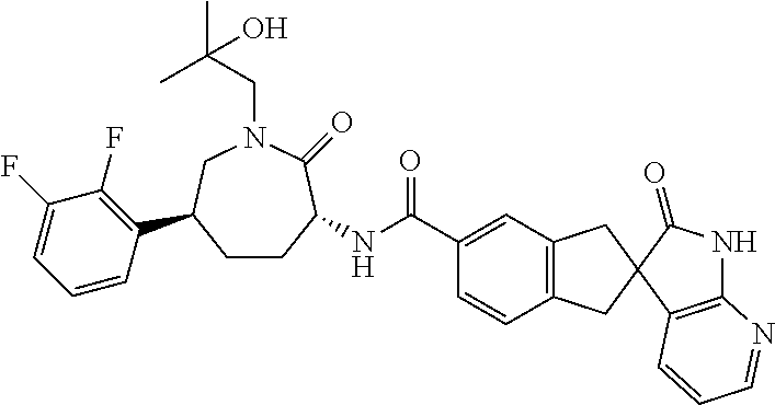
C12=C(C3(C(=O)N1)CC1=C(C3)C=CC(C(NC3CCC(C4=C(F)C(F)=CC=C4)CN(CC(C)(C)O)C3=O)=O)=C1)C=CC=N2
